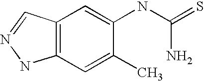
C12=C(C=C(C)C(NC(N)=S)=C1)NN=C2
